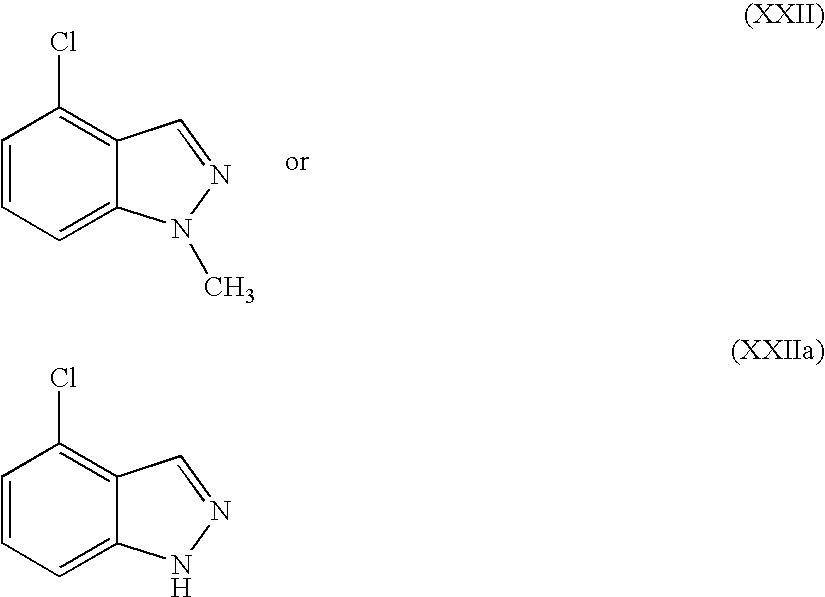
C1=CC=C2C(=C1Cl)C=NN2C.C1=CC=C2C(=C1Cl)C=NN2
